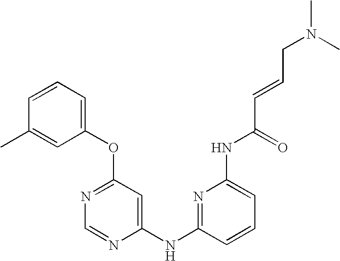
O(C1=NC=NC(NC2=NC(NC(C=CCN(C)C)=O)=CC=C2)=C1)C1=CC=CC(C)=C1
